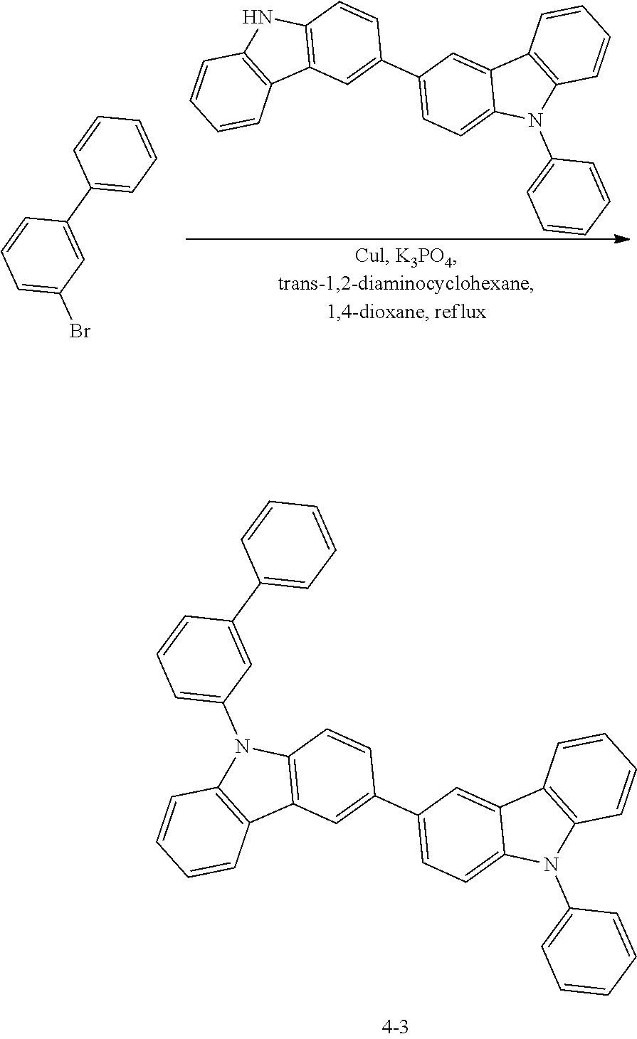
C1=C(Br)C=C(C2=CC=CC=C2)C=C1.C1(C2=CC3=C(C=C2)NC2=C3C=CC=C2)=CC=C2C(=C1)C1=C(N2C2=CC=CC=C2)C=CC=C1.C1(C2=CC3=C(C=C2)N(C2=CC=CC(C4=CC=CC=C4)=C2)C2=C3C=CC=C2)=CC=C2C(=C1)C1=C(N2C2=CC=CC=C2)C=CC=C1
